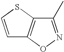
C1=CSC2=C1ON=C2C
